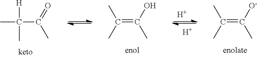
[H]C(C)(C(=O)C)C.C(=C(O)C)(C)C.C(=C([O-])C)(C)C.[H].[H]
